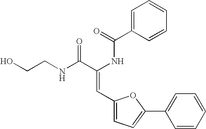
C1=C(C(=O)NC(C(NCCO)=O)=CC2=CC=C(C3=CC=CC=C3)O2)C=CC=C1
